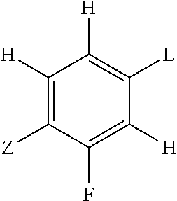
C1(F)=C([H])C([L])=C([H])C([H])=C1[Z]
